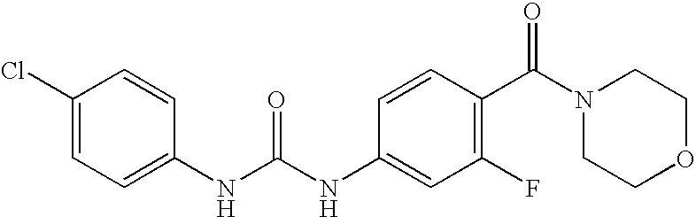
N(C(NC1=CC(F)=C(C(N2CCOCC2)=O)C=C1)=O)C1=CC=C(Cl)C=C1
